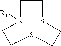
C1N([R1])CCSCCSC1
